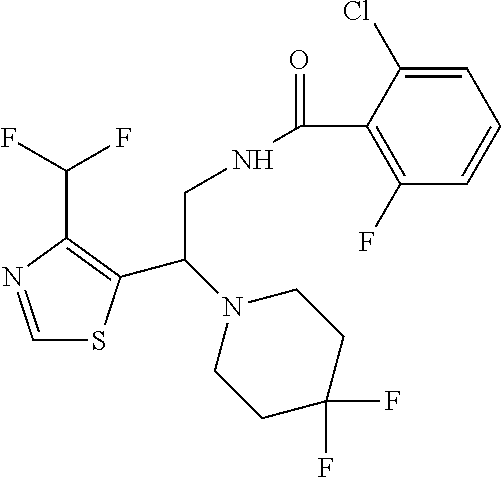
C1=NC(C(F)F)=C(C(N2CCC(F)(F)CC2)CNC(=O)C2=C(F)C=CC=C2Cl)S1
